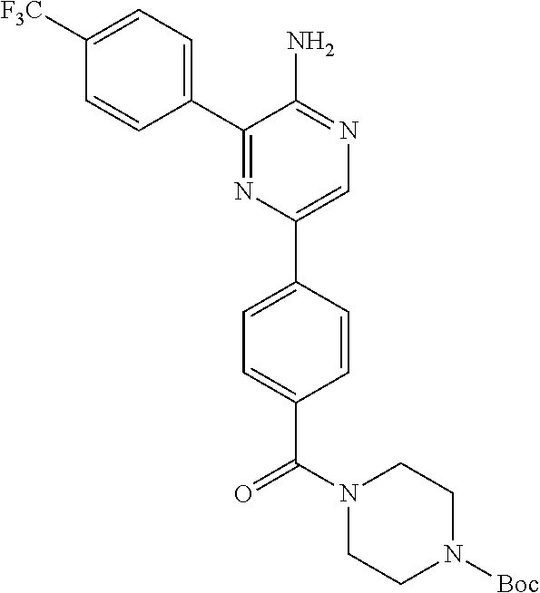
C1(C2=CC=C([F3C])C=C2)=NC(C2=CC=C(C(N3CCN([Boc])CC3)=O)C=C2)=CN=C1N
